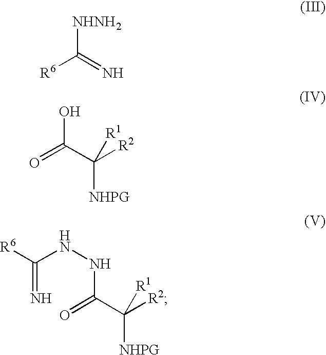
[R6]C(=N)[NHNH2].O=C(C([R2])([NHPG])[R1])O.[R6]C(NNC(C([R2])([NHPG])[R1])=O)=N
